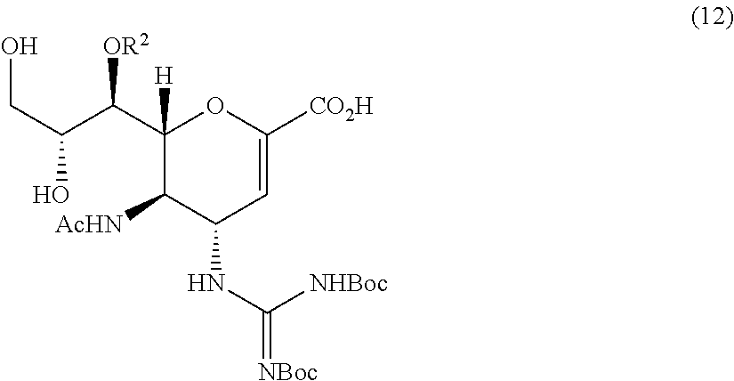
C1(C(C(CO)O)[OR2])([H])C([AcHN])C(NC([NHBoc])=[NBoc])C=C([CO2H])O1
